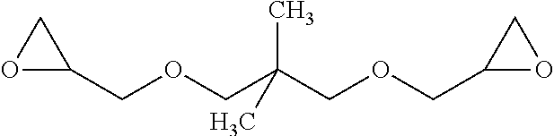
C1(COCC(COCC2OC2)(C)C)OC1
